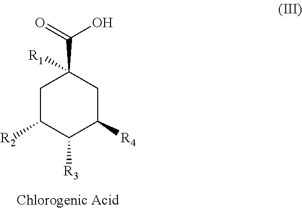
C1C([R2])C([R3])C([R4])CC1([R1])C(=O)O
